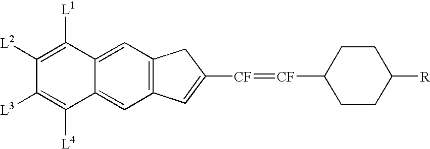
C12=CC3=C(C=C1C([L4])=C([L3])C([L2])=C2[L1])C=C([CF]=[CF]C1CCC([R])CC1)C3
